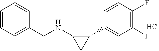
C1=CC=C(CNC2CC2C2=CC(F)=C(F)C=C2)C=C1.Cl
